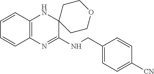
C1=CC2=C(C=C1)N=C(NCC1=CC=C([CN])C=C1)C1(N2)CCOCC1
